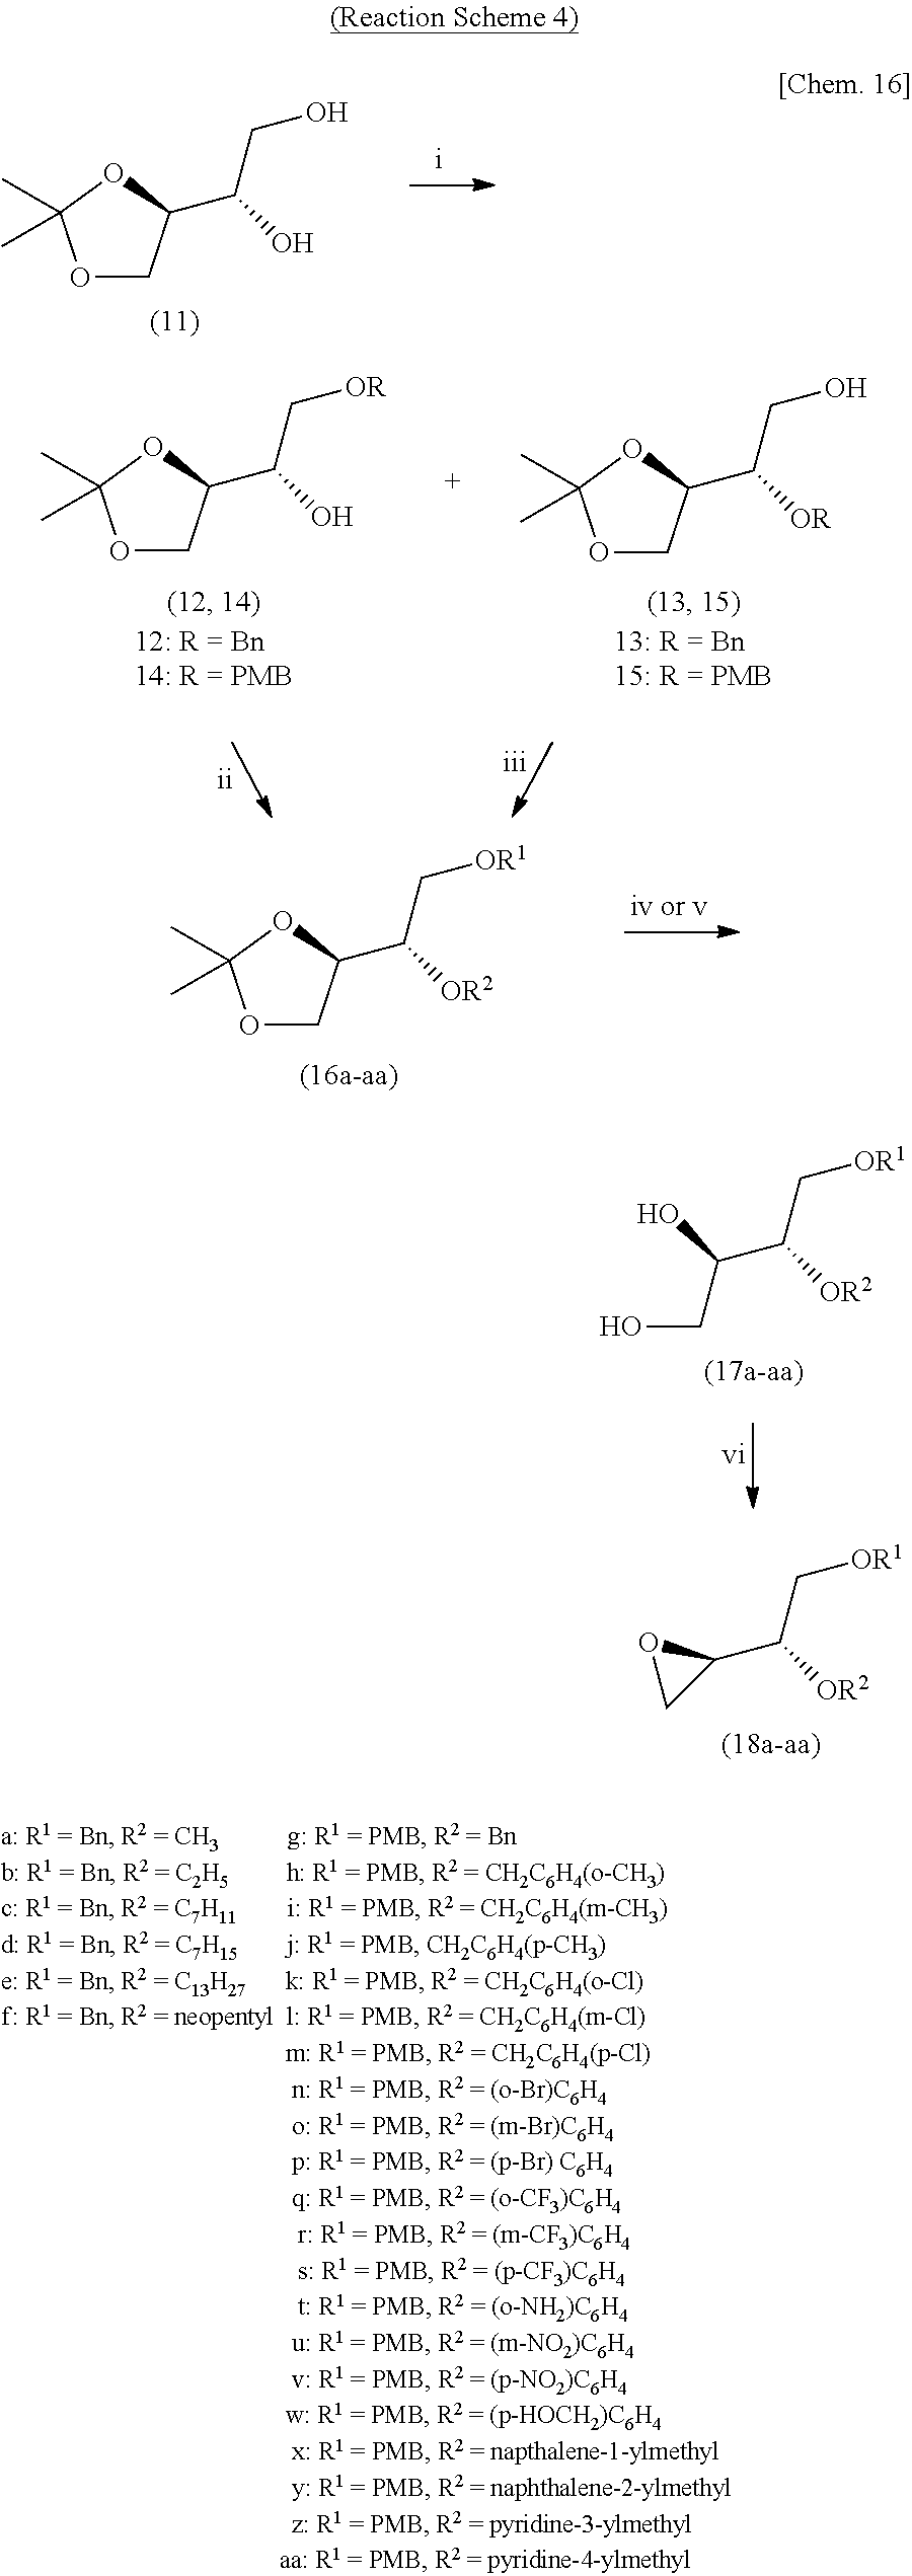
O1CC(C(O)CO)OC1(C)C.O1CC(C([OR2])C[OR1])OC1(C)C.C(C([OR2])C[OR1])(O)CO.C1(C([OR2])C[OR1])OC1.O1CC(C([OR])CO)OC1(C)C.O1CC(C(O)C[OR])OC1(C)C
